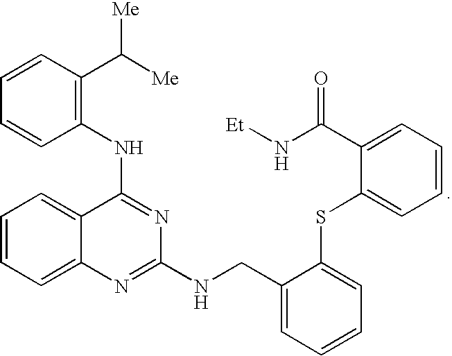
C1=CC=C2C(=C1)C(NC1=C(C([Me])[Me])C=CC=C1)=NC(NCC1=CC=CC=C1SC1=CC=CC=C1C(N[Et])=O)=N2
